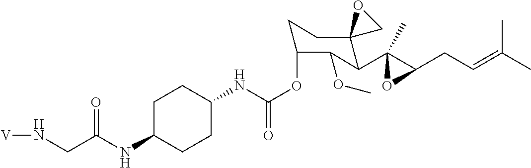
C1C(NC(CN[V])=O)CCC(NC(OC2CCC3(C(C4(C)C(CC=C(C)C)O4)C2OC)CO3)=O)C1
